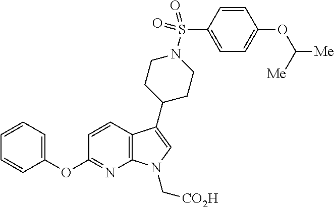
C12=C(C(C3CCN(S(C4=CC=C(OC([Me])[Me])C=C4)(=O)=O)CC3)=CN1C[CO2H])C=CC(OC1=CC=CC=C1)=N2
